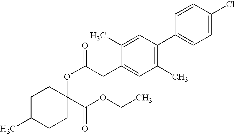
C1C(C)CCC(OC(=O)CC2=CC(C)=C(C3=CC=C(Cl)C=C3)C=C2C)(C(OCC)=O)C1
